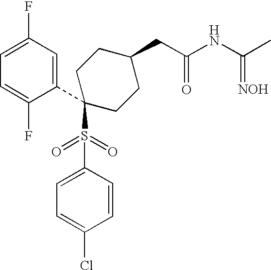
C1=C(F)C=C(C2(S(C3=CC=C(Cl)C=C3)(=O)=O)CCC(CC(NC(=[NOH])C)=O)CC2)C(F)=C1
